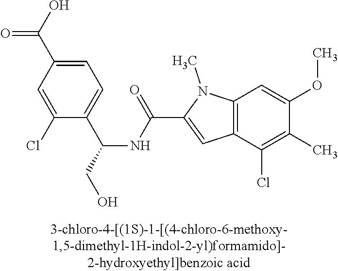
C1=C(C(O)=O)C=C(Cl)C(C(NC(C2=CC3=C(N2C)C=C(OC)C(C)=C3Cl)=O)CO)=C1
